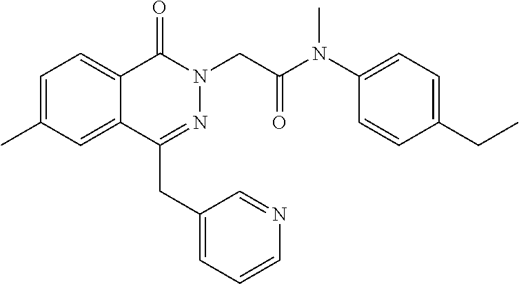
C1=C(C)C=C2C(=C1)C(=O)N(CC(N(C1=CC=C(CC)C=C1)C)=O)N=C2CC1=CC=CN=C1
